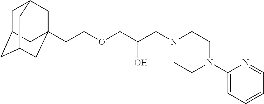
C1C2CC3CC(CCOCC(CN4CCN(C5=CC=CC=N5)CC4)O)(CC1C3)C2
